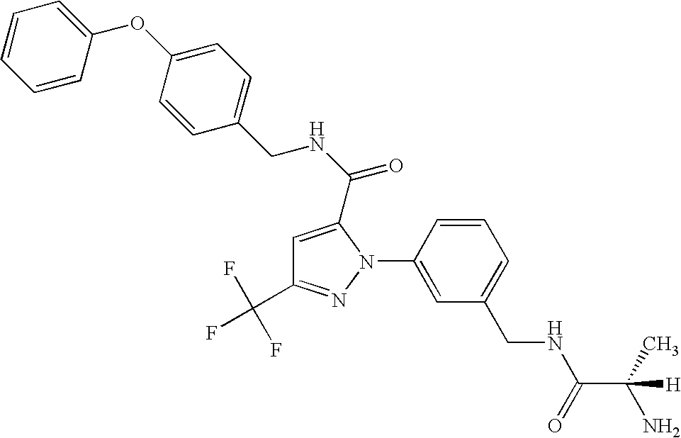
C1(OC2=CC=C(CNC(=O)C3=CC(C(F)(F)F)=NN3C3=CC(CNC(C(C)(N)[H])=O)=CC=C3)C=C2)=CC=CC=C1
